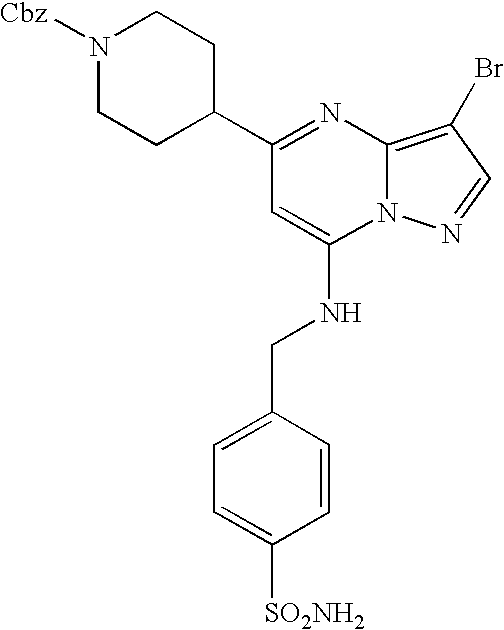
C1(C2=NC3=C(Br)C=NN3C(NCC3=CC=C([SO2NH2])C=C3)=C2)CCN([Cbz])CC1
